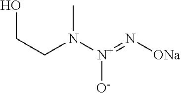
C(CN([N+]([O-])=N[ONa])C)O
